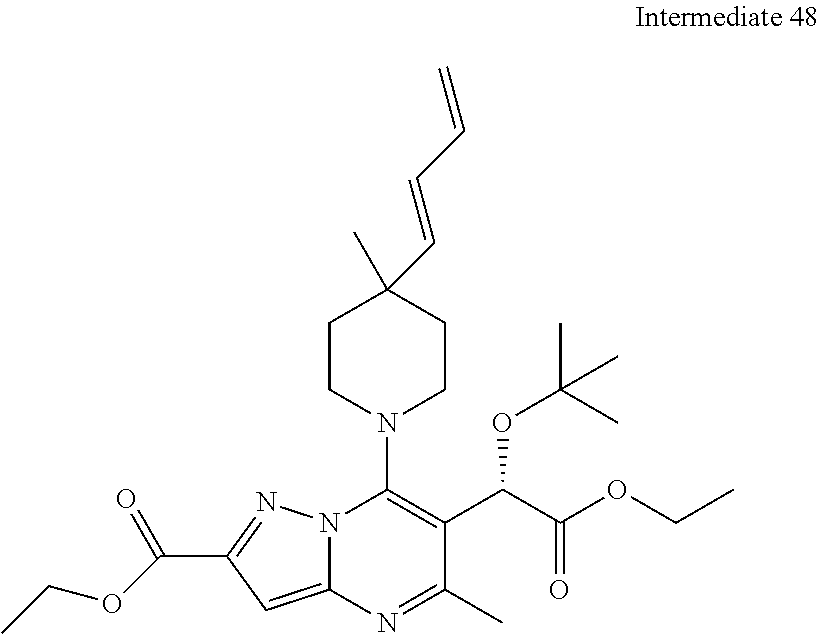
C1(C(OCC)=O)=NN2C(=C1)N=C(C)C(C(C(OCC)=O)OC(C)(C)C)=C2N1CCC(C)(C=CC=C)CC1
